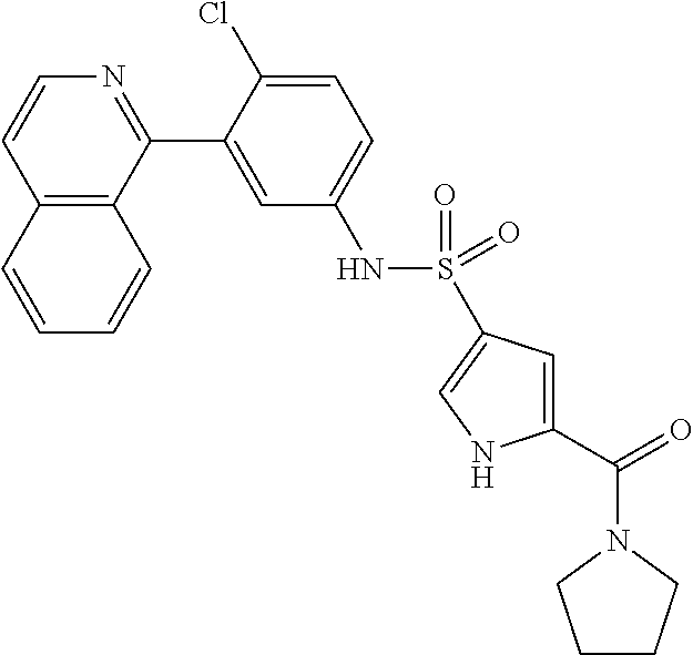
C12=C(C(C3=CC(NS(C4=CNC(C(=O)N5CCCC5)=C4)(=O)=O)=CC=C3Cl)=NC=C1)C=CC=C2
